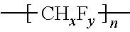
C[CHxFy]C
